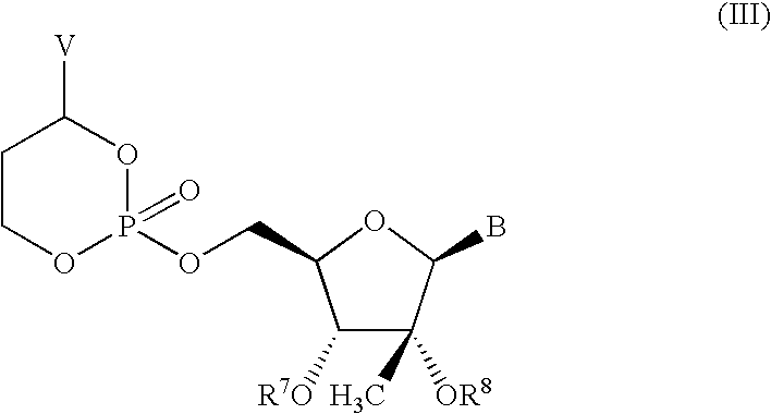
C1COP(OCC2C([R7O])C(C)([OR8])C(B)O2)(=O)OC1[V]
